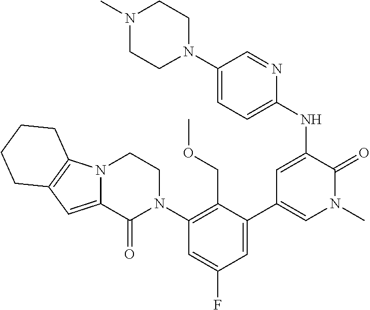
N12C(=CC3=C1CCCC3)C(=O)N(C1=C(COC)C(C3=CN(C)C(=O)C(NC4=CC=C(N5CCN(C)CC5)C=N4)=C3)=CC(F)=C1)CC2
